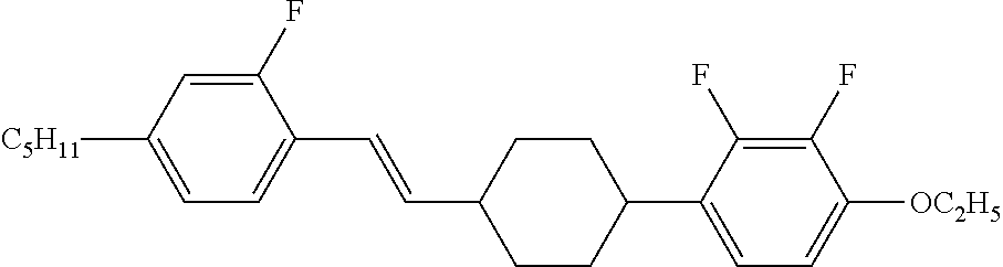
C1(F)=CC([C5H11])=CC=C1C=CC1CCC(C2=CC=C([OC2H5])C(F)=C2F)CC1
